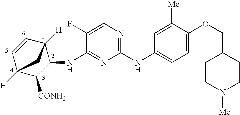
C1(NC2=CC=C(OCC3CCN([Me])CC3)C([Me])=C2)=NC=C(F)C(NC2C3([H])C=CC([H])(C2[CONH2])C3)=N1
